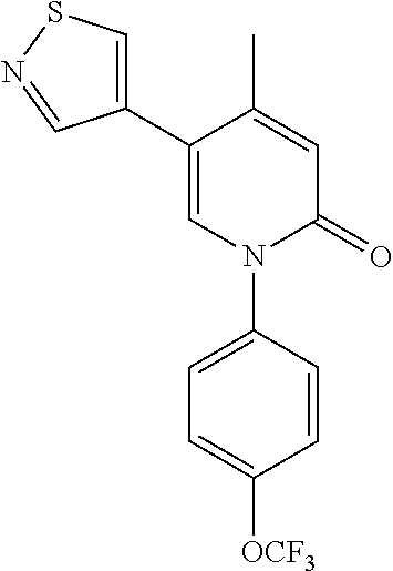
C1=C(C)C(C2=CSN=C2)=CN(C2=CC=C([OCF3])C=C2)C1=O
